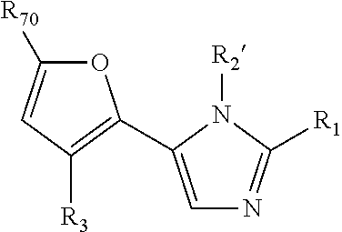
O1C([R70])=CC([R3])=C1C1=CN=C([R1])N1[R2]
